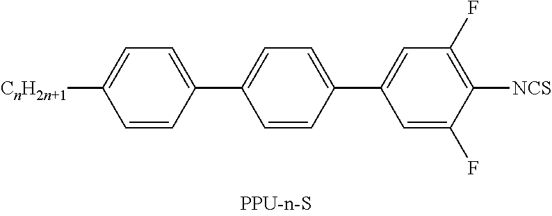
[CnH2n+1]C1=CC=C(C2=CC=C(C3=CC(F)=C([NCS])C(F)=C3)C=C2)C=C1
